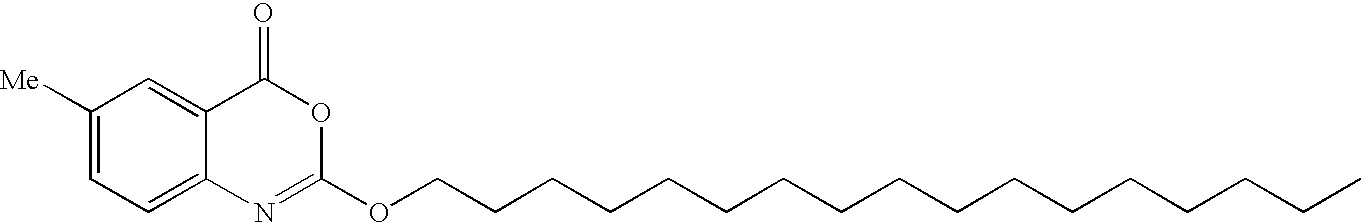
C1([Me])=CC=C2C(=C1)C(=O)OC(OCCCCCCCCCCCCCCCCC)=N2
